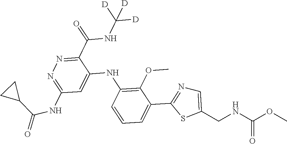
C1(C(NC([D])([D])[D])=O)=NN=C(NC(=O)C2CC2)C=C1NC1=C(OC)C(C2=NC=C(CNC(OC)=O)S2)=CC=C1
